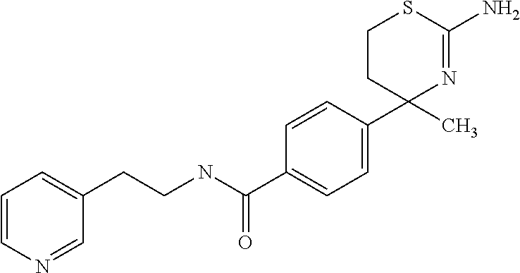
C1(C2(C)N=C(N)SCC2)=CC=C(C(NCCC2=CC=CN=C2)=O)C=C1
